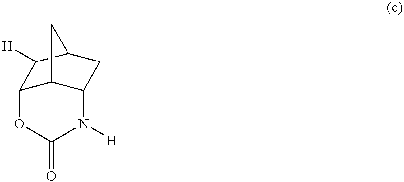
C12C3C(CC(C1[H])C3)N([H])C(=O)O2
